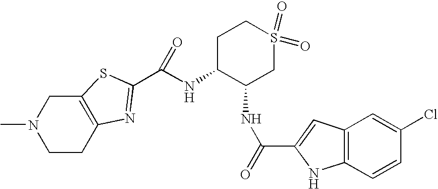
C1C2=C(CN(C)C1)SC(C(=O)NC1C(NC(C3=CC4=C(N3)C=CC(Cl)=C4)=O)CS(=O)(=O)CC1)=N2
